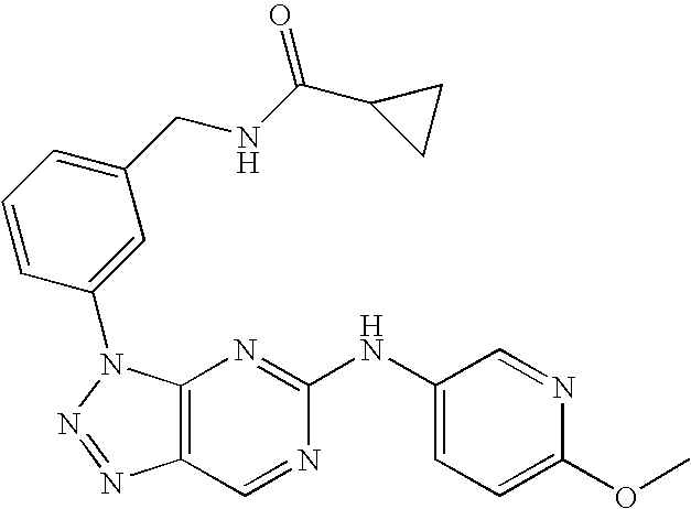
C12=C(N(C3=CC(CNC(C4CC4)=O)=CC=C3)N=N1)N=C(NC1=CC=C(OC)N=C1)N=C2
